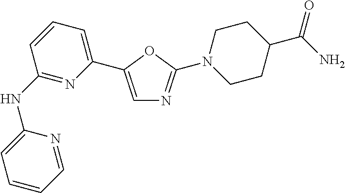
C1(NC2=NC(C3=CN=C(N4CCC(C(N)=O)CC4)O3)=CC=C2)=CC=CC=N1
